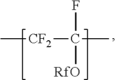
C[CF2]C(C)(F)[RfO]
